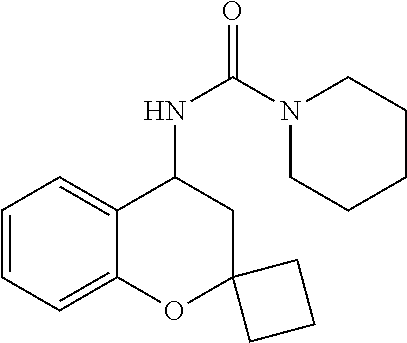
C1=CC=C2C(=C1)C(NC(=O)N1CCCCC1)CC1(O2)CCC1
